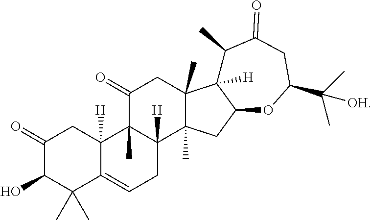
C1(=O)C(O)C(C)(C)C2=CCC3([H])C(C)(C2([H])C1)C(=O)CC1(C)C3(C)CC2C1([H])C(C)C(=O)CC(C(C)(C)[OH])O2
